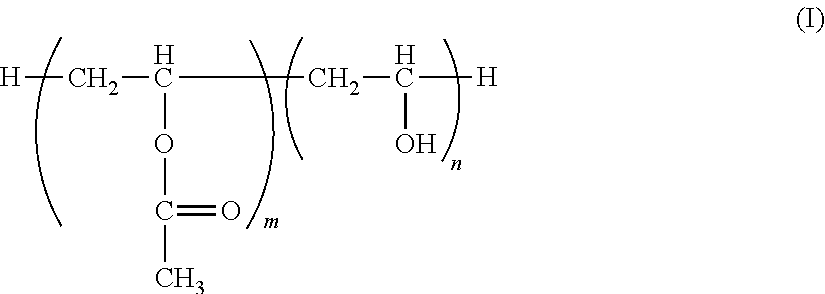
[H]CC(CC([H])O)OC(=O)C
